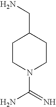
C1(CN)CCN(C(=N)N)CC1
